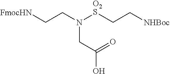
[FmocHN]CCN([O2S]CC[NHBoc])CC(=O)O
